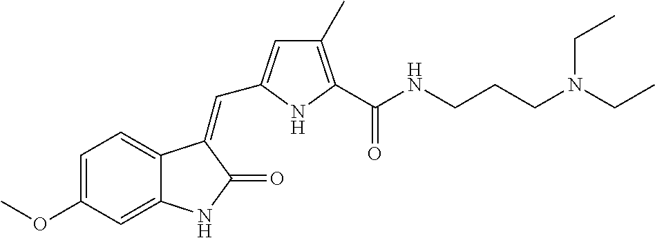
C1=C(OC)C=C2C(=C1)C(=CC1=CC(C)=C(C(NCCCN(CC)CC)=O)N1)C(=O)N2
